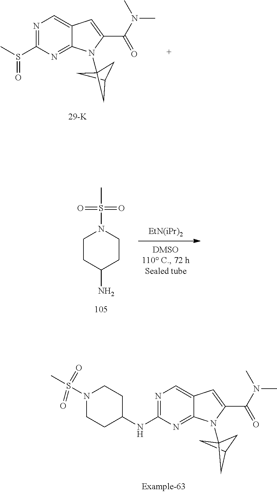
C1C2CC1(N1C3=NC(NC4CCN(S(C)(=O)=O)CC4)=NC=C3C=C1C(N(C)C)=O)C2.C1C2CC1(N1C3=NC(S(C)=O)=NC=C3C=C1C(N(C)C)=O)C2.C1CC(N)CCN1S(C)(=O)=O.[EtN(iPr)2]
